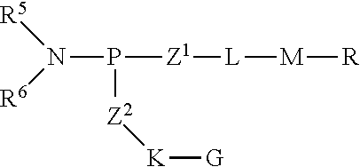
P([Z2][K][G])([Z1][L][M][R])N([R6])[R5]
